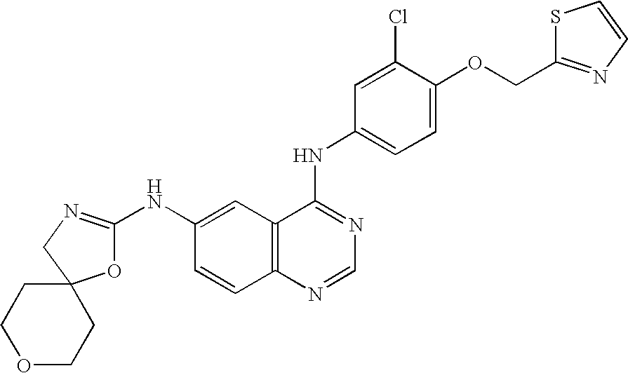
C1COCCC12OC(NC1=CC3=C(C=C1)N=CN=C3NC1=CC=C(OCC3=NC=CS3)C(Cl)=C1)=NC2
